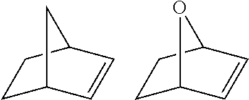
C1C2C=CC(C1)C2.C1C2C=CC(C1)O2
